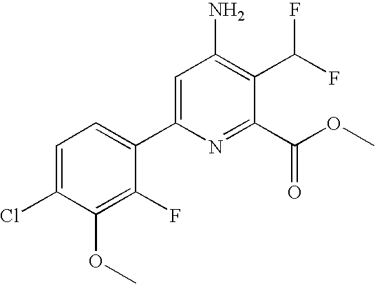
C1=C(Cl)C(OC)=C(F)C(C2=CC(N)=C(C(F)F)C(C(=O)OC)=N2)=C1
